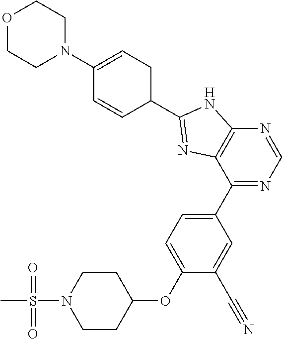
C1CC(OC2=CC=C(C3=NC=NC4=C3N=C(C3CC=C(N5CCOCC5)C=C3)N4)C=C2C#N)CCN1S(=O)(=O)C
